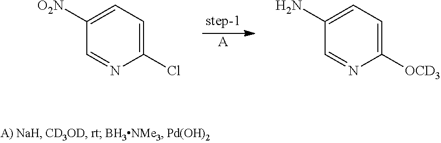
[A].C1=NC(Cl)=CC=C1[O2N].C1=NC([OCD3])=CC=C1N
